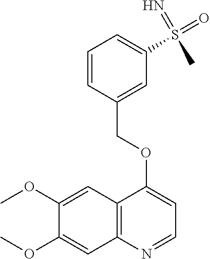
C12=C(N=CC=C1OCC1=CC(S(=O)(=N)C)=CC=C1)C=C(OC)C(OC)=C2
